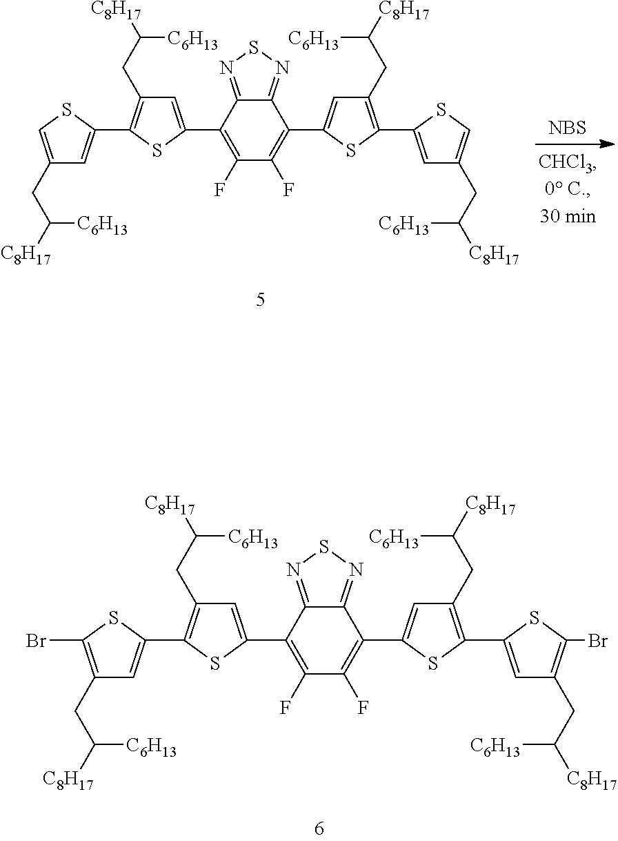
C1(CC([C8H17])[C6H13])=C(C2=CC(CC([C8H17])[C6H13])=C(Br)S2)SC(C2=C(F)C(F)=C(C3=CC(CC([C8H17])[C6H13])=C(C4=CC(CC([C8H17])[C6H13])=C(Br)S4)S3)C3=NSN=C23)=C1.C1(CC([C8H17])[C6H13])=C(C2=CC(CC([C8H17])[C6H13])=CS2)SC(C2=C(F)C(F)=C(C3=CC(CC([C8H17])[C6H13])=C(C4=CC(CC([C8H17])[C6H13])=CS4)S3)C3=NSN=C23)=C1.[NBS]
